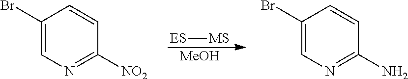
[ES][MS].[MeOH].C1(Br)=CN=C([NO2])C=C1.C1(Br)=CN=C(N)C=C1
